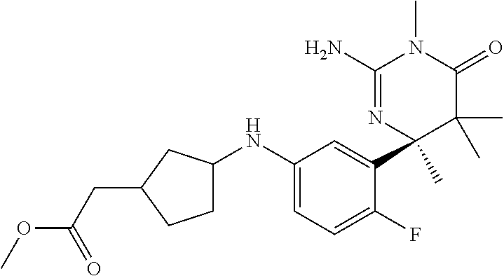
C1(N)=NC(C2=CC(NC3CCC(CC(OC)=O)C3)=CC=C2F)(C)C(C)(C)C(=O)N1C
